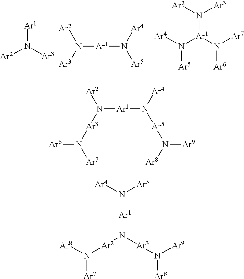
[Ar1]N([Ar3])[Ar2].N([Ar1]N([Ar5])[Ar4])([Ar3])[Ar2].N([Ar1](N([Ar6])[Ar7])N([Ar5])[Ar4])([Ar3])[Ar2].N([Ar1]N([Ar5]N([Ar8])[Ar9])[Ar4])([Ar3]N([Ar7])[Ar6])[Ar2].N([Ar1]N([Ar3]N([Ar8])[Ar9])[Ar2]N([Ar8])[Ar7])([Ar5])[Ar4]
